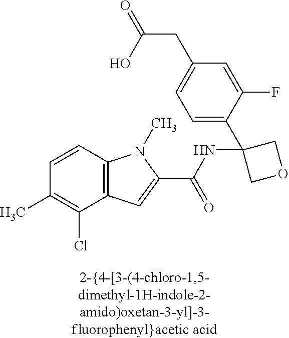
C1(C)=C(Cl)C2=C(C=C1)N(C)C(C(NC1(C3=CC=C(CC(=O)O)C=C3F)COC1)=O)=C2
